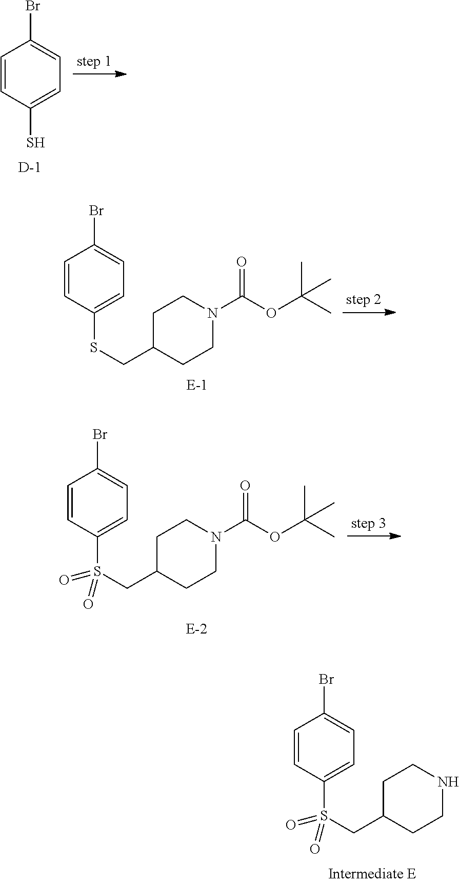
C1=CC(S)=CC=C1Br.[D].C1=CC(S(CC2CCNCC2)(=O)=O)=CC=C1Br.C1=CC(SCC2CCN(C(OC(C)(C)C)=O)CC2)=CC=C1Br.C1=CC(S(CC2CCN(C(OC(C)(C)C)=O)CC2)(=O)=O)=CC=C1Br
